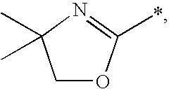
C1OC(*)=NC1(C)C
